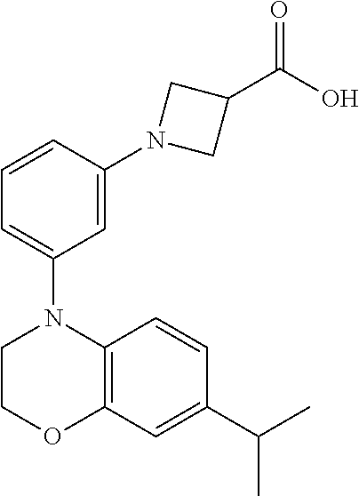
C1COC2=C(N1C1=CC=CC(N3CC(C(O)=O)C3)=C1)C=CC(C(C)C)=C2
